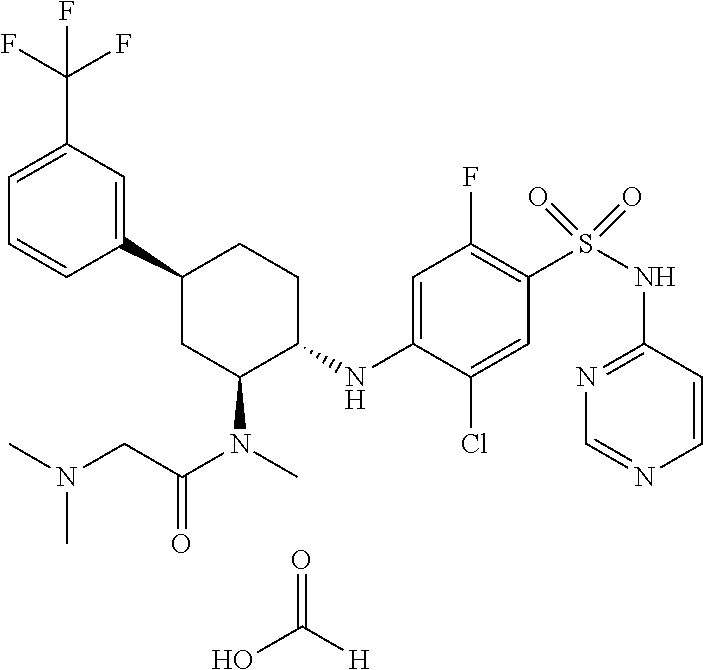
C1(C2CC(N(C)C(CN(C)C)=O)C(NC3=CC(F)=C(S(NC4=NC=NC=C4)(=O)=O)C=C3Cl)CC2)=CC(C(F)(F)F)=CC=C1.O=C([H])O
